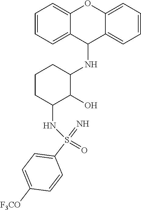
C1(NC2CCCC(NS(=O)(C3=CC=C([F3CO])C=C3)=N)C2O)C2=CC=CC=C2OC2=CC=CC=C12
